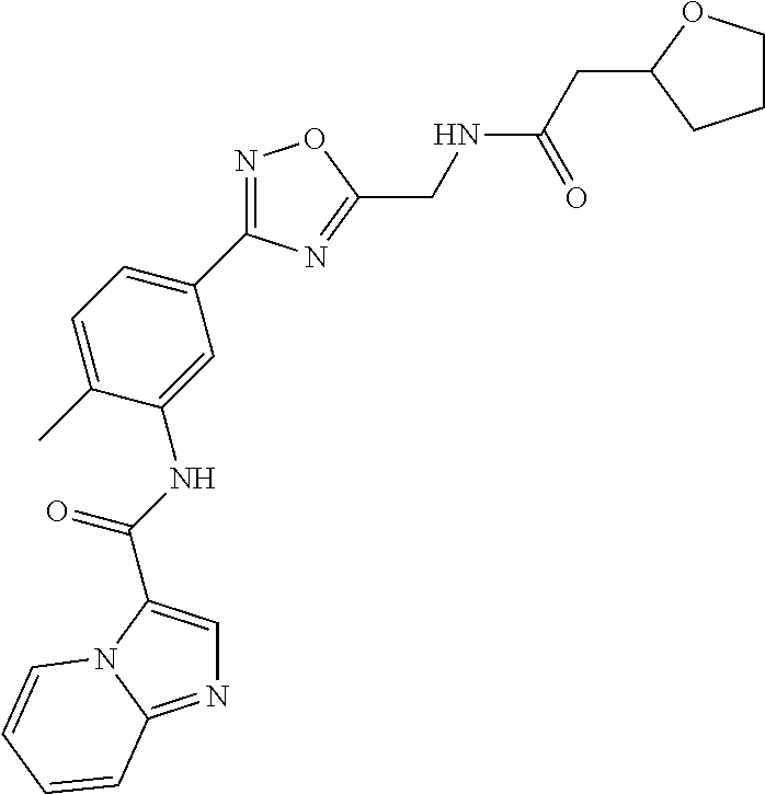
N1=C2N(C(C(=O)NC3=CC(C4=NOC(CNC(=O)CC5CCCO5)=N4)=CC=C3C)=C1)C=CC=C2
